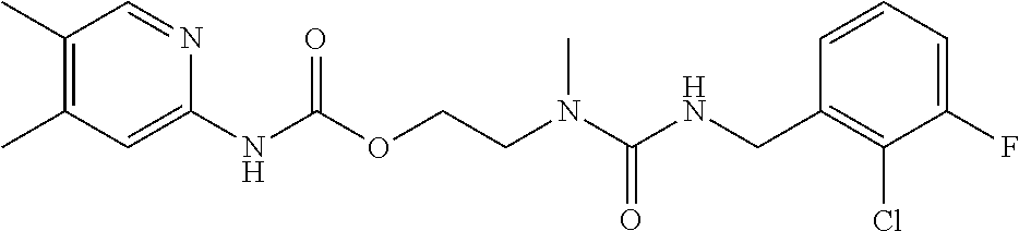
C1=CC(CNC(N(CCOC(NC2=CC(C)=C(C)C=N2)=O)C)=O)=C(Cl)C(F)=C1
